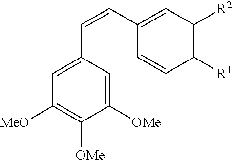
C1([OMe])=CC(C=CC2=CC([R2])=C([R1])C=C2)=CC([MeO])=C1[OMe]
